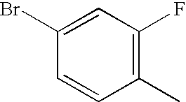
C1(Br)=CC(F)=C(C)C=C1
